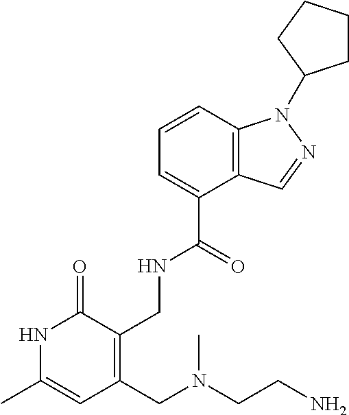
C1=CC2=C(C(C(=O)NCC3=C(CN(CCN)C)C=C(C)NC3=O)=C1)C=NN2C1CCCC1
